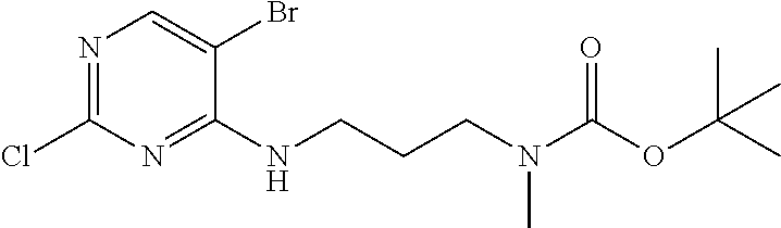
N1=C(Cl)N=C(NCCCN(C)C(OC(C)(C)C)=O)C(Br)=C1
